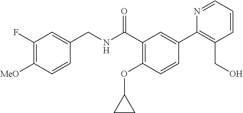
C1=CC([MeO])=C(F)C=C1CNC(C1=C(OC2CC2)C=CC(C2=C(CO)C=CC=N2)=C1)=O
